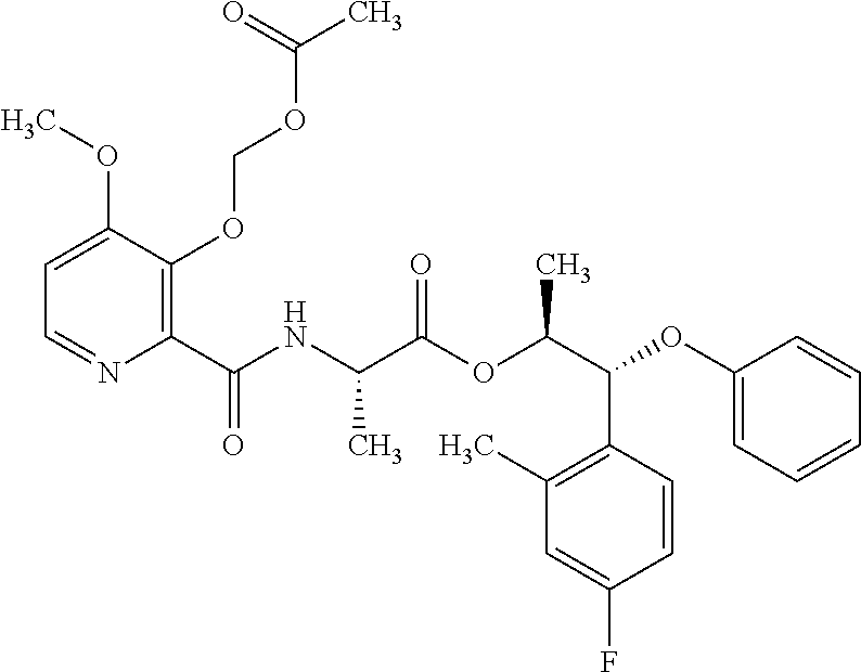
C1=C(OC)C(OCOC(C)=O)=C(C(NC(C(OC(C(OC2=CC=CC=C2)C2=C(C)C=C(F)C=C2)C)=O)C)=O)N=C1
